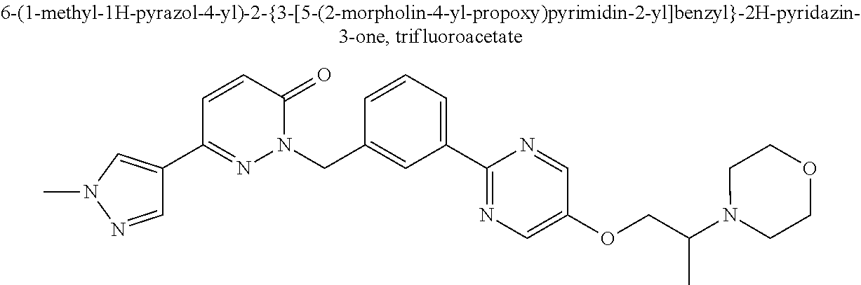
C1=CC(CN2N=C(C3=CN(C)N=C3)C=CC2=O)=CC(C2=NC=C(OCC(N3CCOCC3)C)C=N2)=C1
